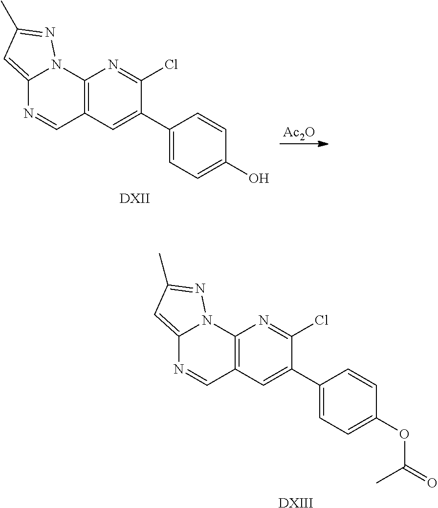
C12=CC(C)=NN1C1=C(C=N2)C=C(C2=CC=C(O)C=C2)C(Cl)=N1.[Ac2O].[DXII].C12=CC(C)=NN1C1=C(C=N2)C=C(C2=CC=C(OC(=O)C)C=C2)C(Cl)=N1.[DXIII]
